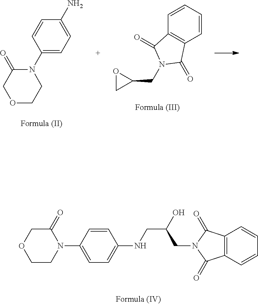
C1=CC2=C(C=C1)C(=O)N(CC1OC1)C2=O.C1=CC(N2C(=O)COCC2)=CC=C1N.C1=CC(N2C(=O)COCC2)=CC=C1NCC(CN1C(=O)C2=C(C1=O)C=CC=C2)O
